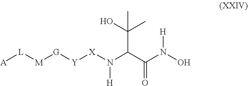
[A][L][M][G][Y][X]N(C(C(N(O)[H])=O)C(O)(C)C)[H]
